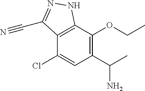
C12=C(C(OCC)=C(C(C)N)C=C1Cl)NN=C2C#N
